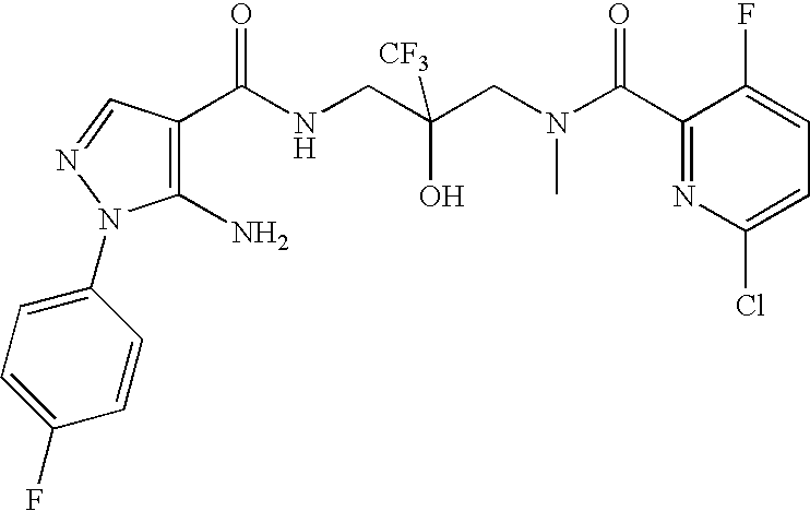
C1(C(NCC(CN(C(C2=NC(Cl)=CC=C2F)=O)C)(O)[CF3])=O)=C(N)N(C2=CC=C(F)C=C2)N=C1
